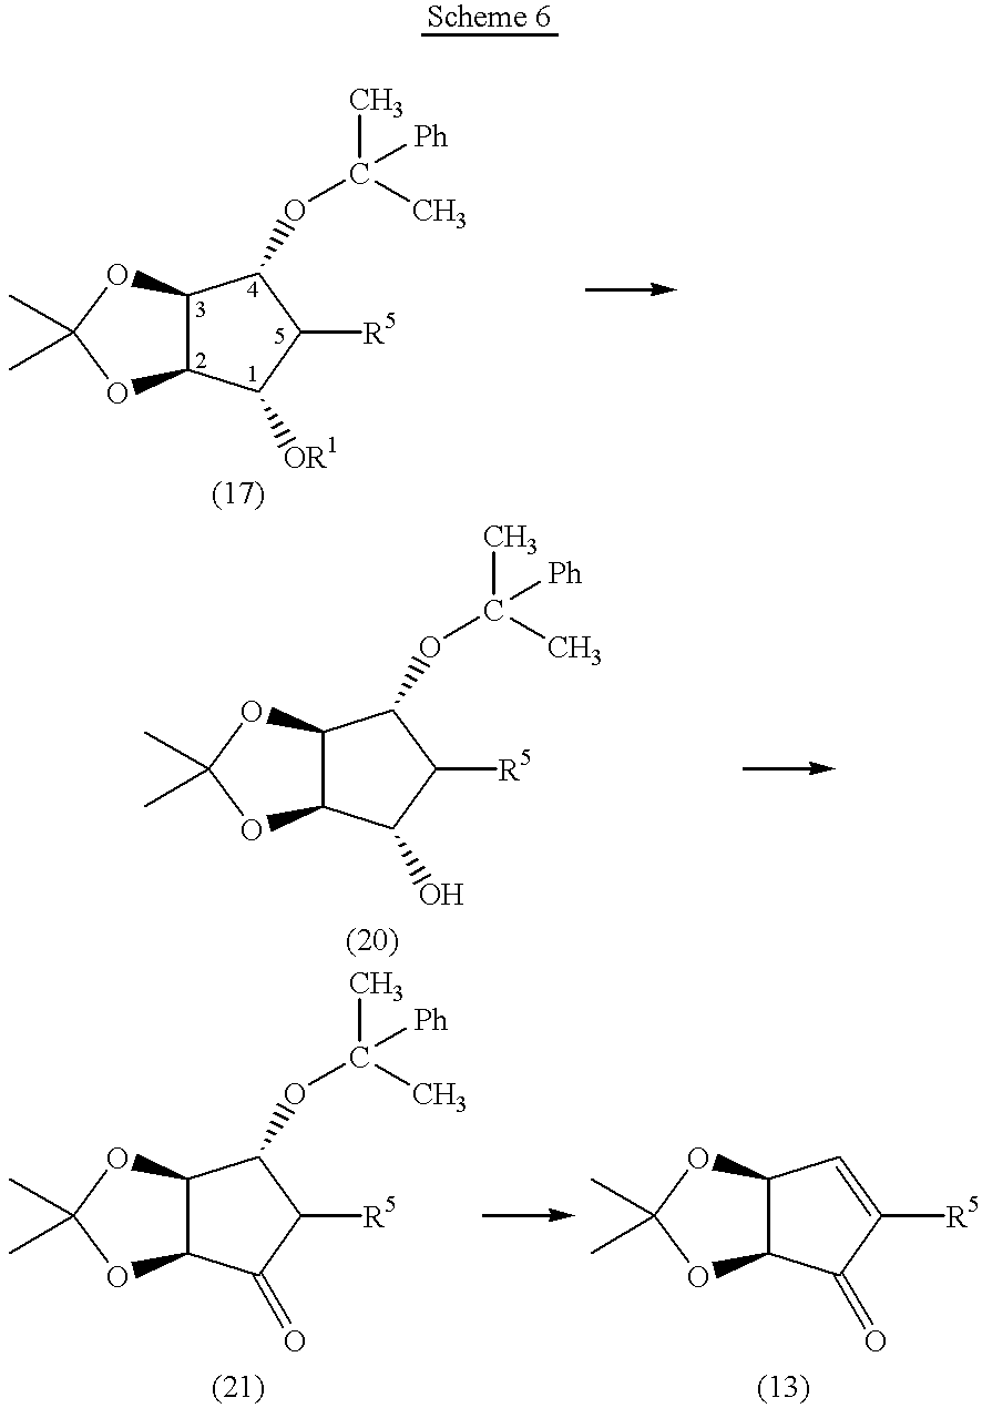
C1([OR1])C([R5])C(OC(C)([Ph])C)C2C1OC(C)(C)O2.C1(O)C([R5])C(OC(C)([Ph])C)C2C1OC(C)(C)O2.C1(=O)C([R5])C(OC(C)([Ph])C)C2C1OC(C)(C)O2.C1(=O)C([R5])=CC2C1OC(C)(C)O2
